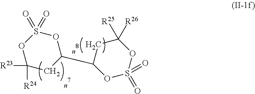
O1S(=O)(=O)OC([R24])([R23])CC1C1CC([R25])([R26])OS(=O)(=O)O1
